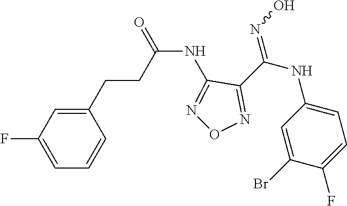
C(NC1=NON=C1C(NC1=CC=C(F)C(Br)=C1)=NO)(=O)CCC1=CC(F)=CC=C1
